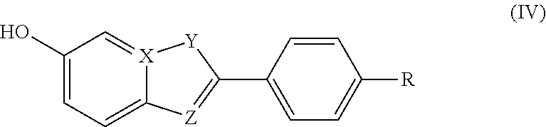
C1(O)=CC=C2[X](=C1)[Y]C(C1=CC=C([R])C=C1)=[Z]2
